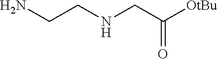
NCCNCC([OtBu])=O
